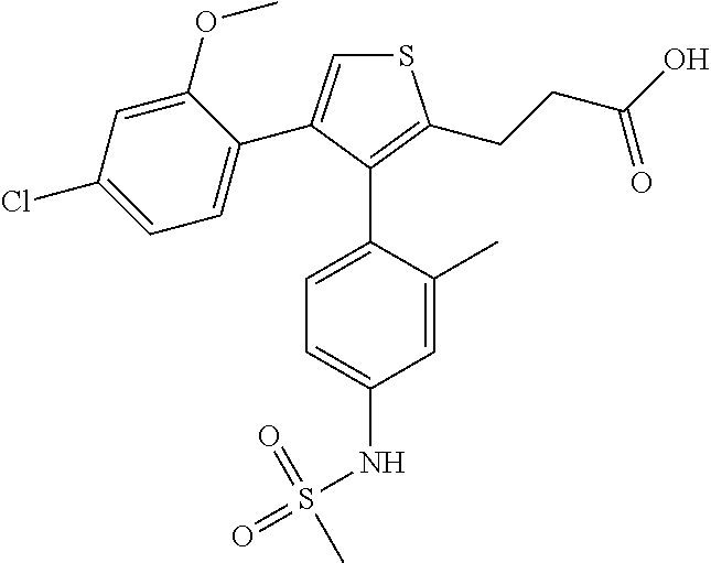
S1C=C(C2=CC=C(Cl)C=C2OC)C(C2=CC=C(NS(=O)(=O)C)C=C2C)=C1CCC(O)=O
